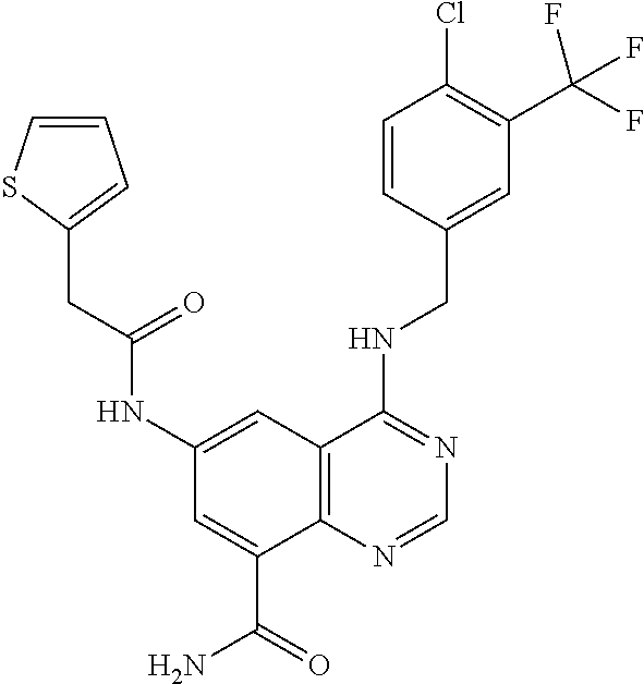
C1=C(CNC2=NC=NC3=C2C=C(NC(CC2=CC=CS2)=O)C=C3C(=O)N)C=CC(Cl)=C1C(F)(F)F
